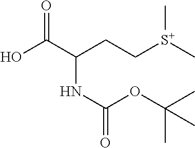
OC(C(CC[S+](C)C)NC(OC(C)(C)C)=O)=O
